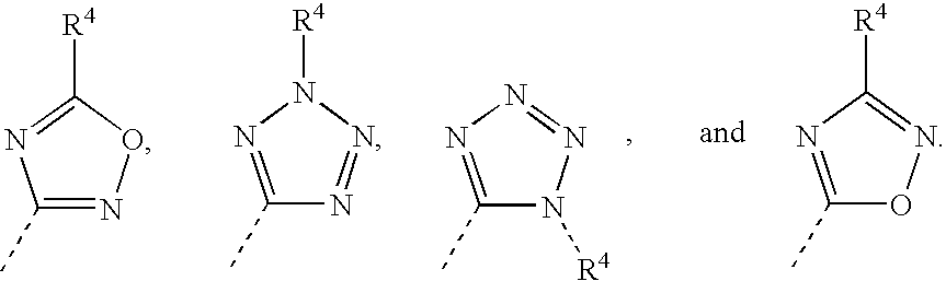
C1(C)=NOC([R4])=N1.C1(C)=NN([R4])N=N1.C1(C)=NN=NN1[R4].C1(C)=NC([R4])=NO1
